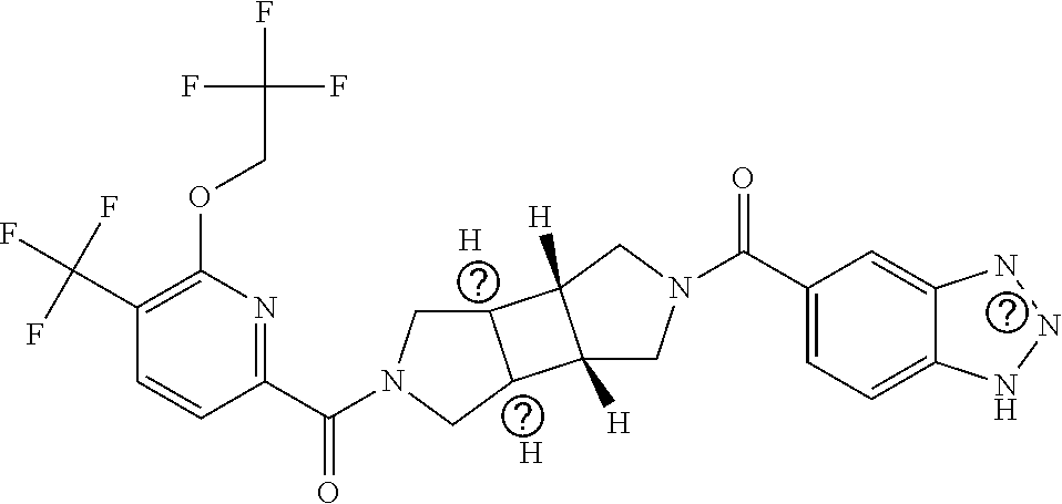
C1(C(F)(F)F)=C(OCC(F)(F)F)N=C(C(N2CC3C(C2)C2([H])C3([H])CN(C(C3=CC=C4C(=C3)NNN4)=O)C2)=O)C=C1.[H].[H]
